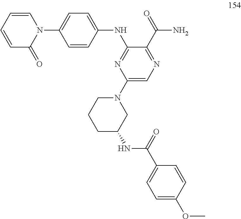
N(C1=NC(N2CCCC(NC(C3=CC=C(OC)C=C3)=O)C2)=CN=C1C(=O)N)C1=CC=C(N2C=CC=CC2=O)C=C1
